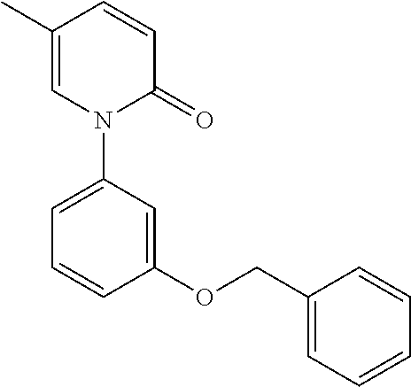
C1(C)=CN(C2=CC=CC(OCC3=CC=CC=C3)=C2)C(=O)C=C1
